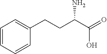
C1=CC=C(CCC(N)C(=O)O)C=C1
